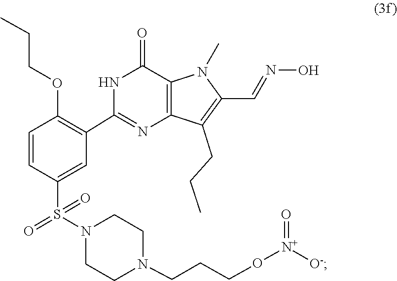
C1CN(S(=O)(=O)C2=CC(C3=NC4=C(C(=O)N3)N(C)C(C=NO)=C4CCC)=C(OCCC)C=C2)CCN1CCCO[N+]([O-])=O
